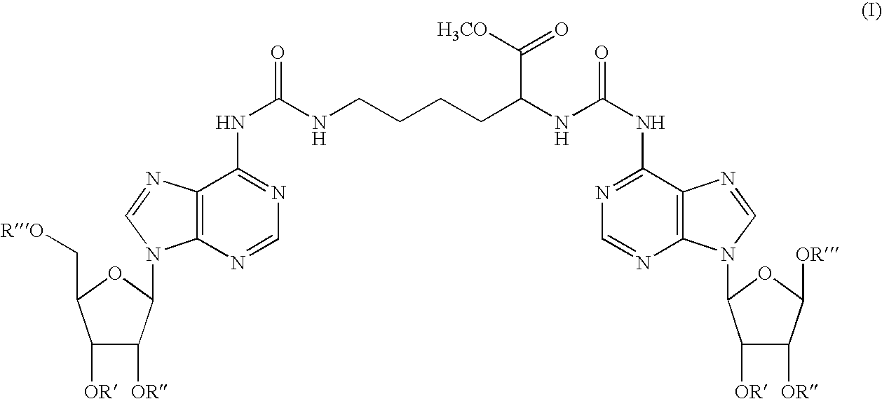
C1([OR])C([OR])C(N2C3=C(C(NC(NCCCCC(NC(NC4=NC=NC5=C4N=CN5C4C([OR])C([OR])C([OR])O4)=O)C([H3CO])=O)=O)=NC=N3)N=C2)OC1C[RO]
